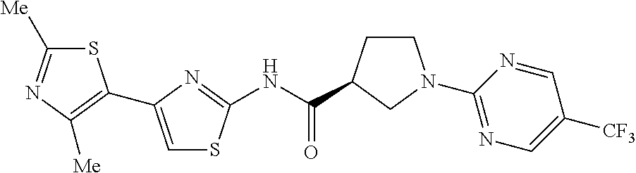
S1C([Me])=NC([Me])=C1C1=CSC(NC(=O)C2CCN(C3=NC=C([CF3])C=N3)C2)=N1
